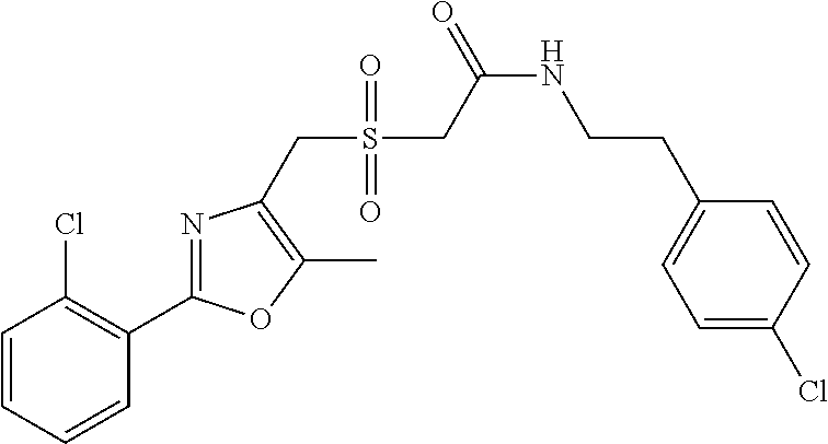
C1=CC=CC(C2=NC(CS(=O)(=O)CC(NCCC3=CC=C(Cl)C=C3)=O)=C(C)O2)=C1Cl
